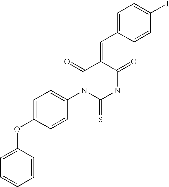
O=C1C(=CC2=CC=C(I)C=C2)C(=O)N(C2=CC=C(OC3=CC=CC=C3)C=C2)C(=S)N1
